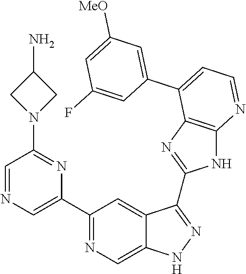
C1(C2=NC=C3C(=C2)C(C2=NC4=C(N2)N=CC=C4C2=CC([MeO])=CC(F)=C2)=NN3)=CN=CC(N2CC(N)C2)=N1
